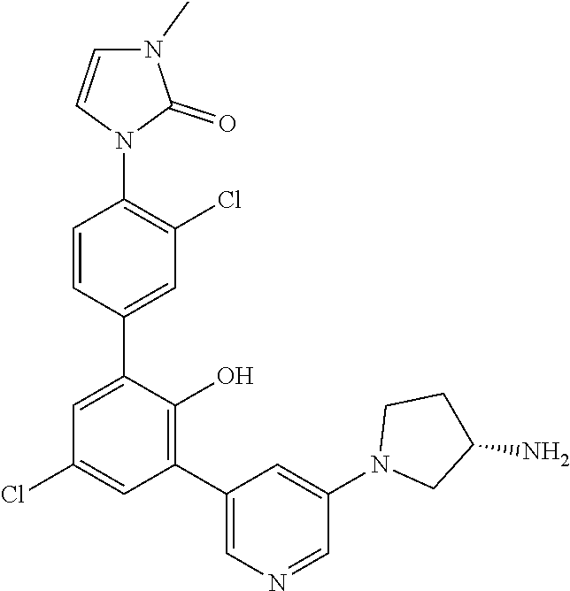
C1=CN(C2=C(Cl)C=C(C3=CC(Cl)=CC(C4=CN=CC(N5CC(N)CC5)=C4)=C3O)C=C2)C(=O)N1C
